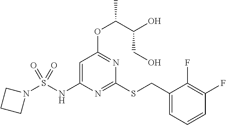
C1(CSC2=NC(NS(N3CCC3)(=O)=O)=CC(OC(C(CO)O)C)=N2)=CC=CC(F)=C1F
